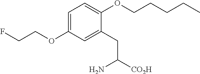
C1=C(OCCF)C=C(CC([CO2H])N)C(OCCCCC)=C1
